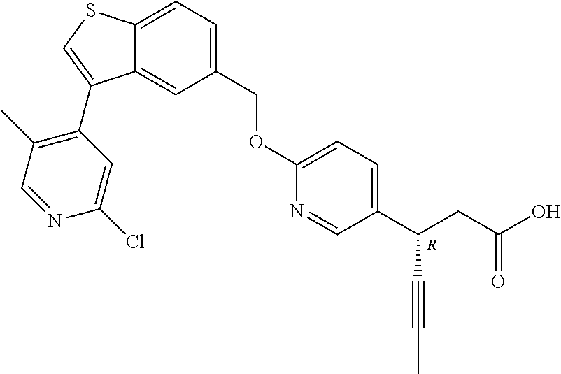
C1(COC2=CC=C(C(CC(O)=O)C#CC)C=N2)=CC=C2C(=C1)C(C1=C(C)C=NC(Cl)=C1)=CS2.[R]
